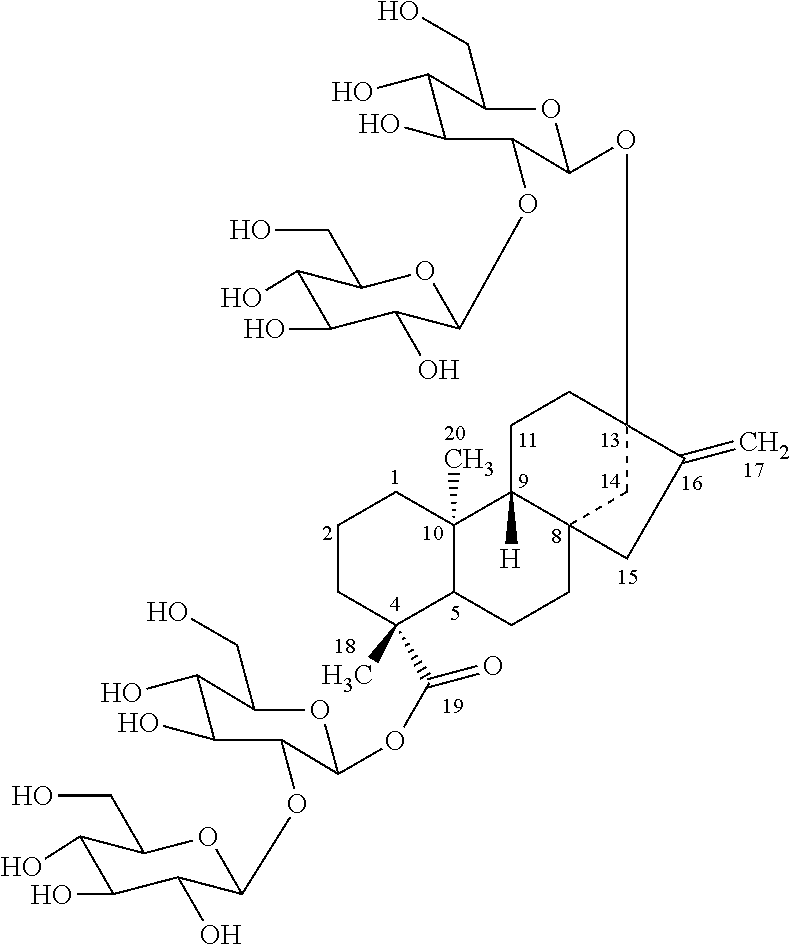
C1CC(C)(C(OC2OC(CO)C(O)C(O)C2OC2C(O)C(O)C(O)C(CO)O2)=O)C2C(C)(C1)C1([H])C3(CC2)CC(OC2C(OC4C(O)C(O)C(O)C(CO)O4)C(O)C(O)C(CO)O2)(CC1)C(=C)C3
